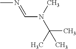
CN=CN(C)C(C)(C)C
